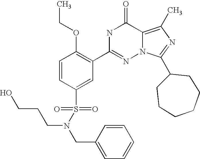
C1=CC(S(N(CC2=CC=CC=C2)CCCO)(=O)=O)=CC(C2=NN3C(=C(C)N=C3C3CCCCCC3)C(=O)N2)=C1OCC
